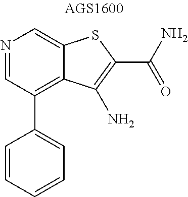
N1=CC(C2=CC=CC=C2)=C2C(=C1)SC(C(=O)N)=C2N
